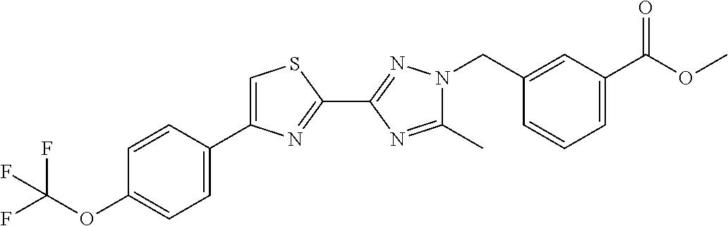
C1(C)=NC(C2=NC(C3=CC=C(OC(F)(F)F)C=C3)=CS2)=NN1CC1=CC(C(OC)=O)=CC=C1
